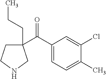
C1(C(C2=CC=C(C)C(Cl)=C2)=O)(CCC)CCNC1
